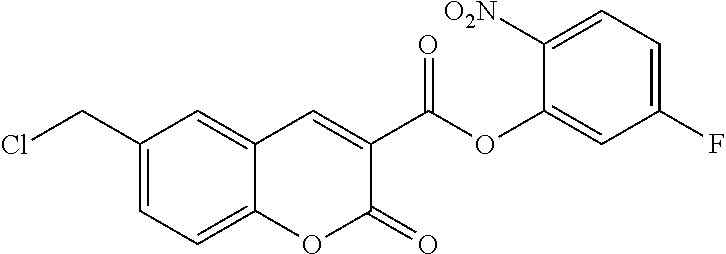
C1(CCl)=CC=C2C(=C1)C=C(C(OC1=CC(F)=CC=C1[O2N])=O)C(=O)O2
